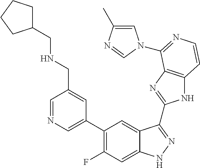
C1=C(C2=C(F)C=C3C(=C2)C(C2=NC4=C(N2)C=CN=C4N2C=C(C)N=C2)=NN3)C=C(CNCC2CCCC2)C=N1
